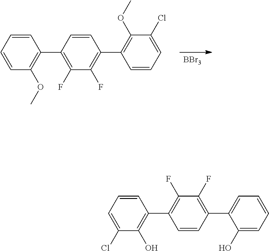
[BBr3].C1=CC(C2=C(OC)C(Cl)=CC=C2)=C(F)C(F)=C1C1=C(OC)C=CC=C1.C1=CC(C2=CC=CC=C2O)=C(F)C(F)=C1C1=C(O)C(Cl)=CC=C1
